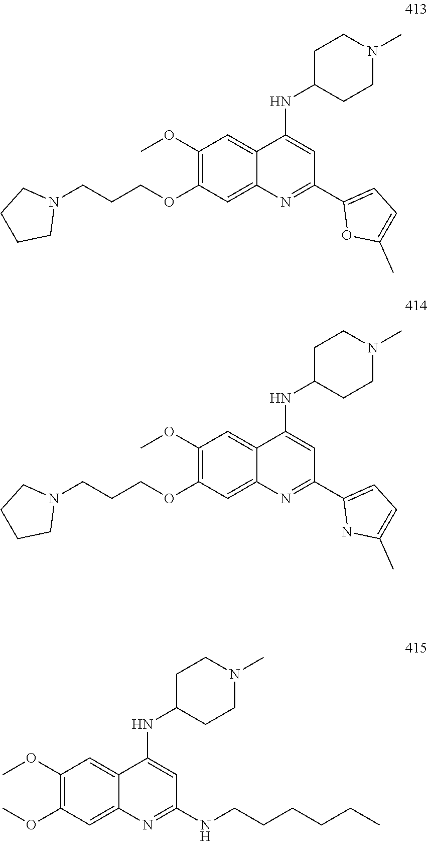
C1(OC)=C(OCCCN2CCCC2)C=C2C(=C1)C(NC1CCN(C)CC1)=CC(C1=CC=C(C)O1)=N2.C1(OC)=C(OCCCN2CCCC2)C=C2C(=C1)C(NC1CCN(C)CC1)=CC(C1=CC=C(C)N1)=N2.C1(OC)=C(OC)C=C2C(=C1)C(NC1CCN(C)CC1)=CC(NCCCCCC)=N2
